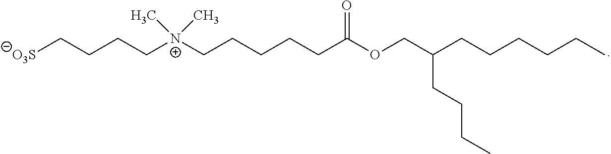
[O3S]CCCC[N+](CCCCCC(OCC(CCCCCC)CCCC)=O)(C)C
